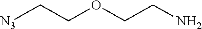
[N3]CCOCCN
